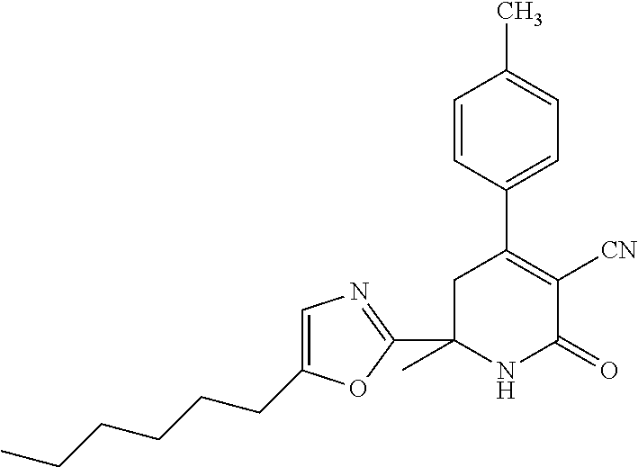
C1(C2(C)NC(=O)C([CN])=C(C3=CC=C(C)C=C3)C2)=NC=C(CCCCCC)O1
